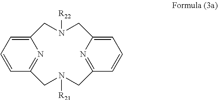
N1=C2C=CC=C1CN([R22])CC1=CC=CC(=N1)CN([R21])C2
